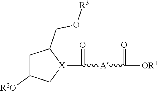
C1C([R2O])C[X](C(=O)[A]C([OR1])=O)C1CO[R3]
